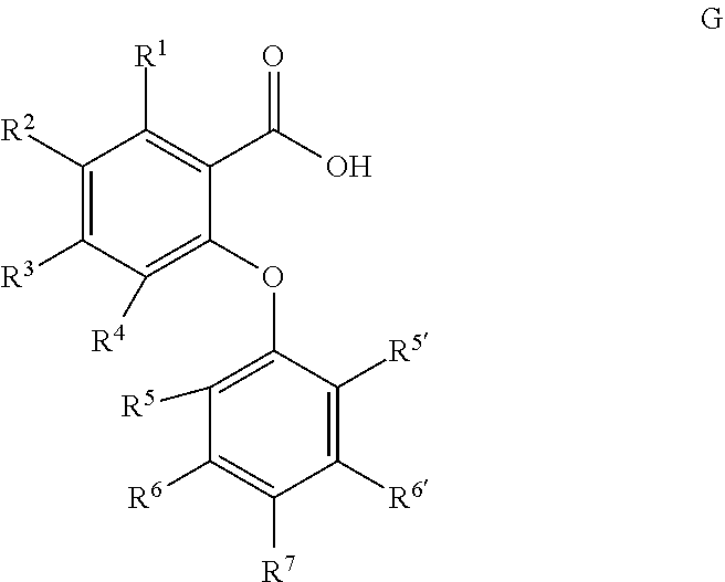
OC(C1=C([R1])C([R2])=C([R3])C([R4])=C1OC1=C([R5])C([R6])=C([R7])C([R6])=C1[R5])=O
